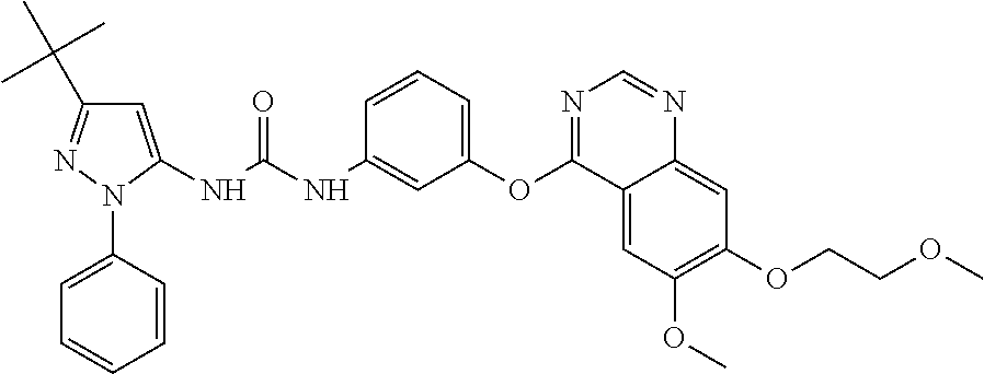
C1=C(NC(NC2=CC(OC3=NC=NC4=CC(OCCOC)=C(OC)C=C34)=CC=C2)=O)N(C2=CC=CC=C2)N=C1C(C)(C)C
